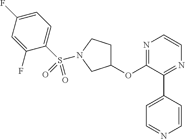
C1(OC2=NC=CN=C2C2=CC=NC=C2)CCN(S(C2=CC=C(F)C=C2F)(=O)=O)C1
